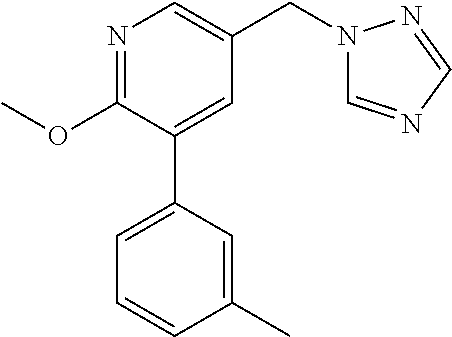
N1=C(OC)C(C2=CC=CC(C)=C2)=CC(CN2C=NC=N2)=C1
